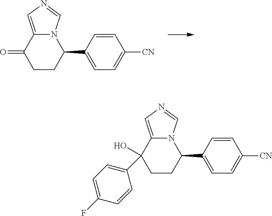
C1CC(C2=CC=C([CN])C=C2)N2C(=CN=C2)C1=O.C1CC(C2=CC=C([CN])C=C2)N2C(=CN=C2)C1(O)C1=CC=C(F)C=C1
